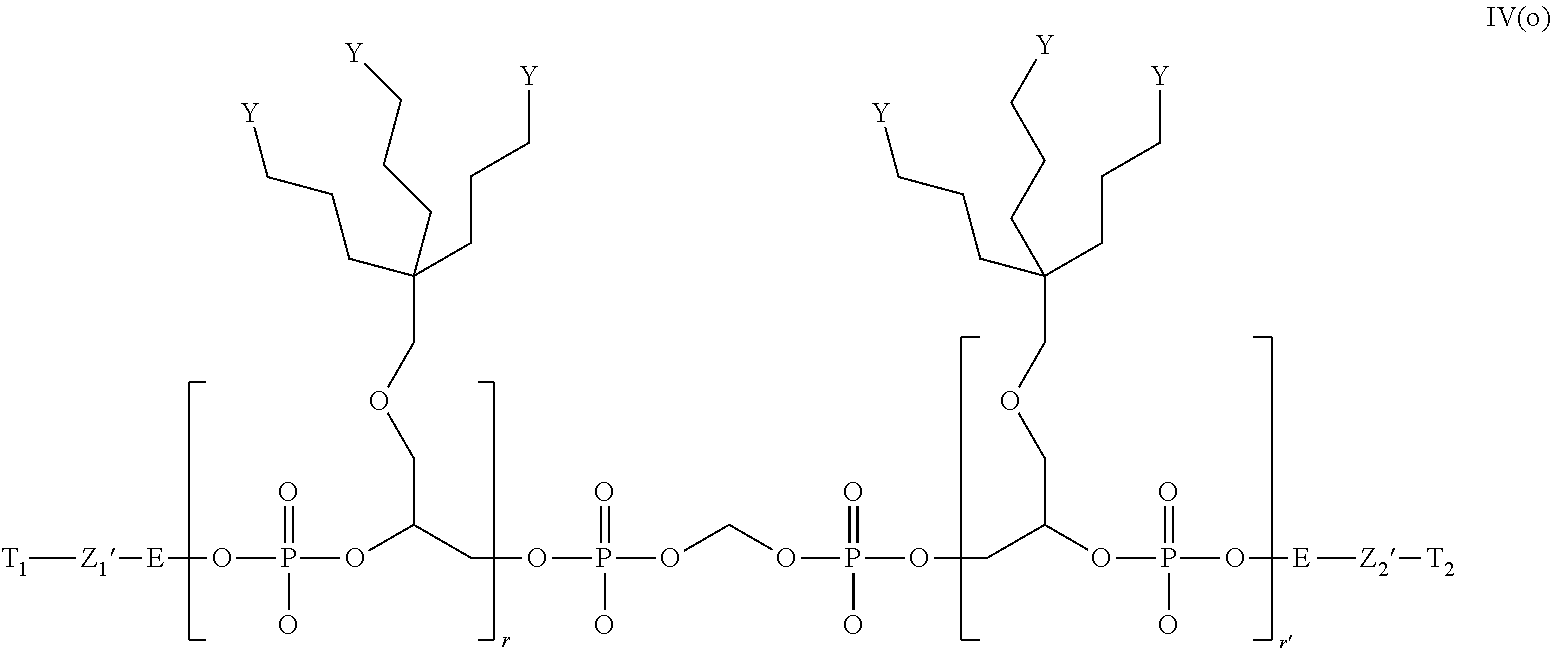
[T1][Z1][E]OP(OC(COP(OCOP(OCC(OP(O[E][Z2][T2])(=O)O)COCC(CCC[Y])(CCC[Y])CCC[Y])(O)=O)(=O)O)COCC(CCC[Y])(CCC[Y])CCC[Y])(=O)O
